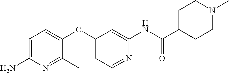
C1=C(N)N=C(C)C(OC2=CC=NC(NC(C3CCN(C)CC3)=O)=C2)=C1
